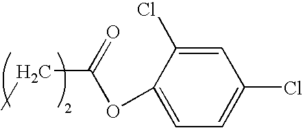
O=C(OC1=CC=C(Cl)C=C1Cl)CC
